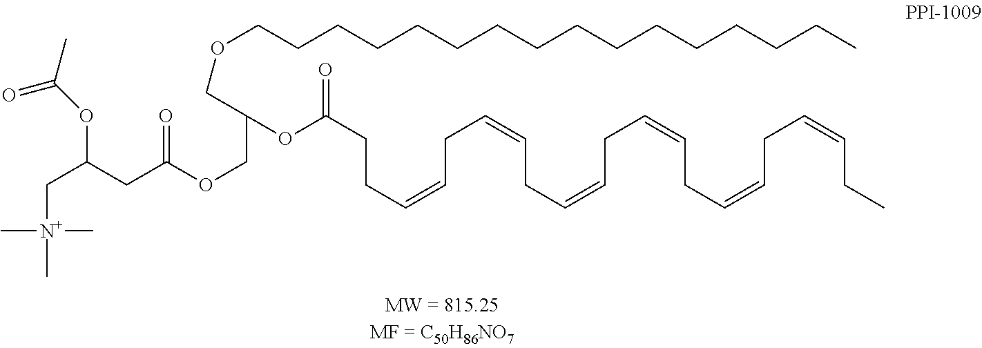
CCC=CCC=CCC=CCC=CCC=CCC=CCCC(OC(COCCCCCCCCCCCCCCCC)COC(CC(OC(=O)C)C[N+](C)(C)C)=O)=O
